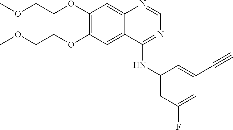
C1(OCCOC)=C(OCCOC)C=C2C(=C1)N=CN=C2NC1=CC(F)=CC(C#C)=C1
